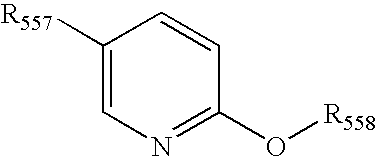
C1([R557])=CN=C(O[R558])C=C1
